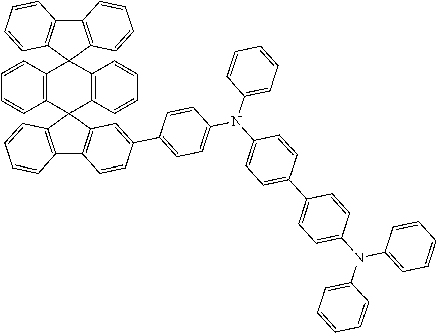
C12=C(C=CC=C1)C1(C3=C2C=CC=C3)C2=C(C=CC=C2)C2(C3=C(C4=C2C=C(C2=CC=C(N(C5=CC=C(C6=CC=C(N(C7=CC=CC=C7)C7=CC=CC=C7)C=C6)C=C5)C5=CC=CC=C5)C=C2)C=C4)C=CC=C3)C2=C1C=CC=C2
